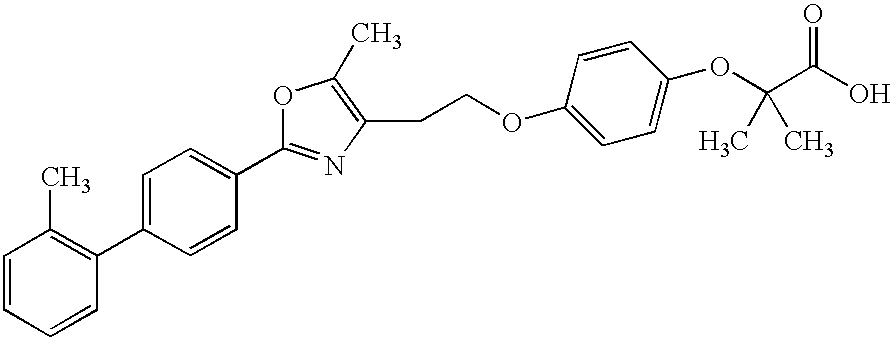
C1=CC=CC(C2=CC=C(C3=NC(CCOC4=CC=C(OC(C)(C)C(=O)O)C=C4)=C(C)O3)C=C2)=C1C
